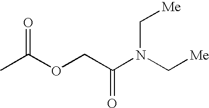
C([Me])N(C(COC(C)=O)=O)C[Me]
